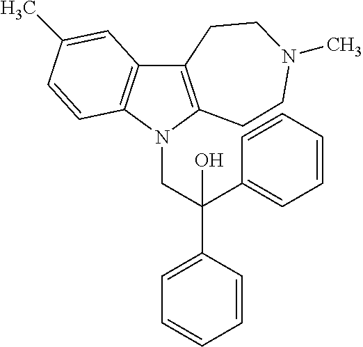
C12=C(N(CC(C3=CC=CC=C3)(O)C3=CC=CC=C3)C3=C1C=C(C)C=C3)CCN(C)CC2
